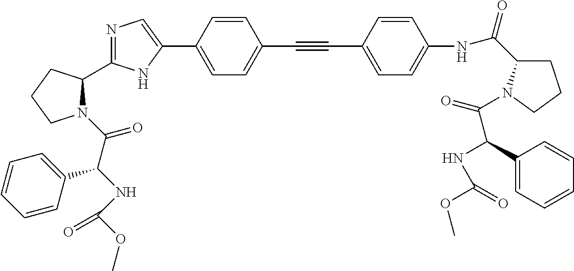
N1=C(C2N(C(C(NC(OC)=O)C3=CC=CC=C3)=O)CCC2)NC(C2=CC=C(C#CC3=CC=C(NC(C4CCCN4C(=O)C(C4=CC=CC=C4)NC(OC)=O)=O)C=C3)C=C2)=C1
